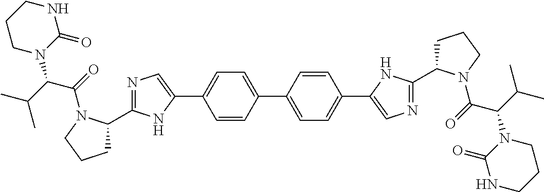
C1=C(C2=CN=C(C3CCCN3C(=O)C(C(C)C)N3C(=O)NCCC3)N2)C=CC(C2=CC=C(C3=CN=C(C4CCCN4C(=O)C(C(C)C)N4C(=O)NCCC4)N3)C=C2)=C1
